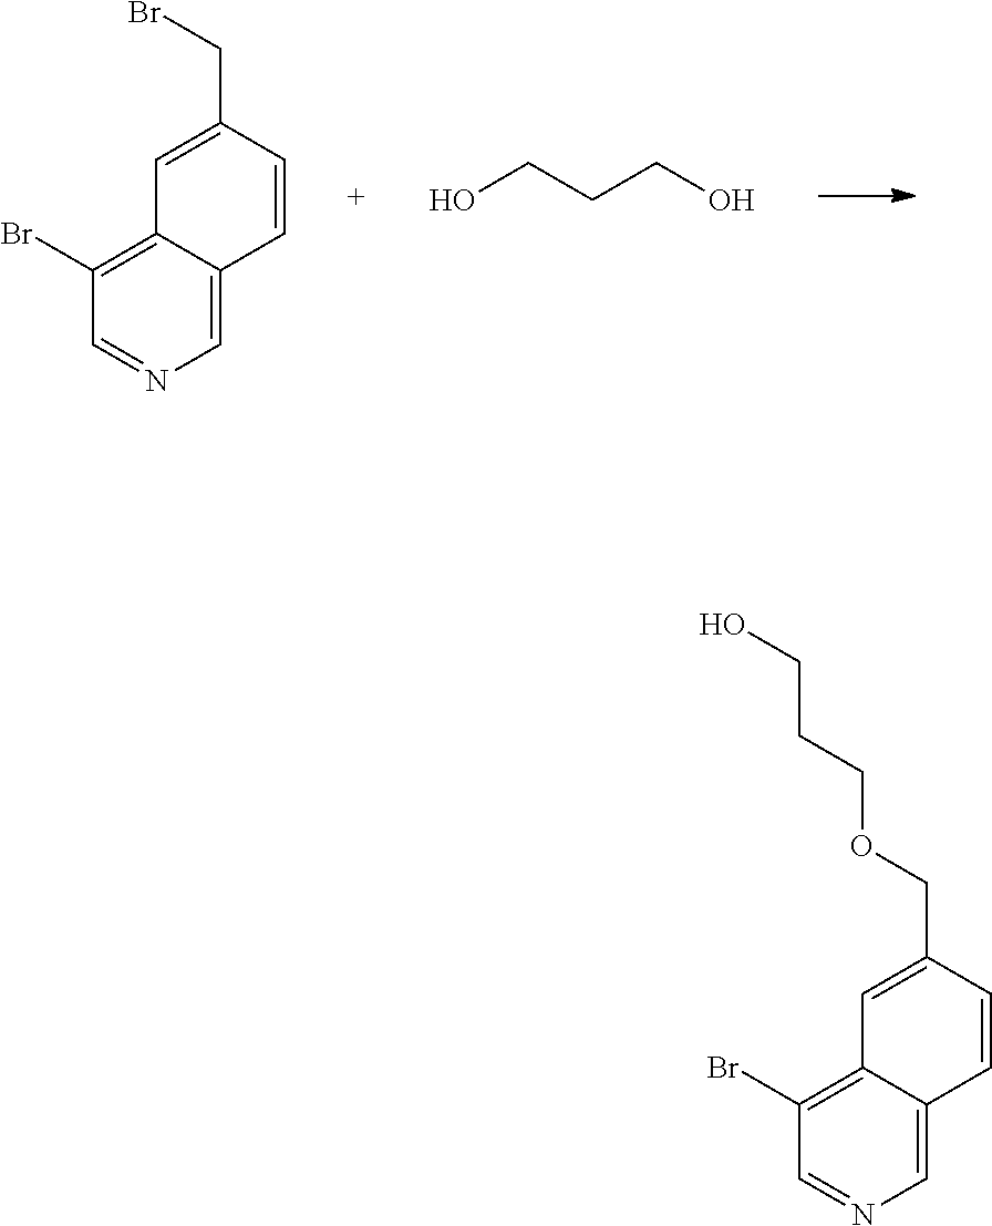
C1=C2C(=C(Br)C=N1)C=C(CBr)C=C2.OCCCO.C1=C2C(=C(Br)C=N1)C=C(COCCCO)C=C2
